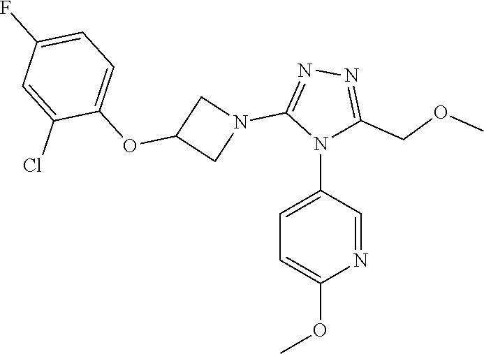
C1=C(N2C(COC)=NN=C2N2CC(OC3=CC=C(F)C=C3Cl)C2)C=NC(OC)=C1
